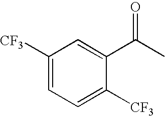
C1([CF3])=CC=C([CF3])C(C(C)=O)=C1
